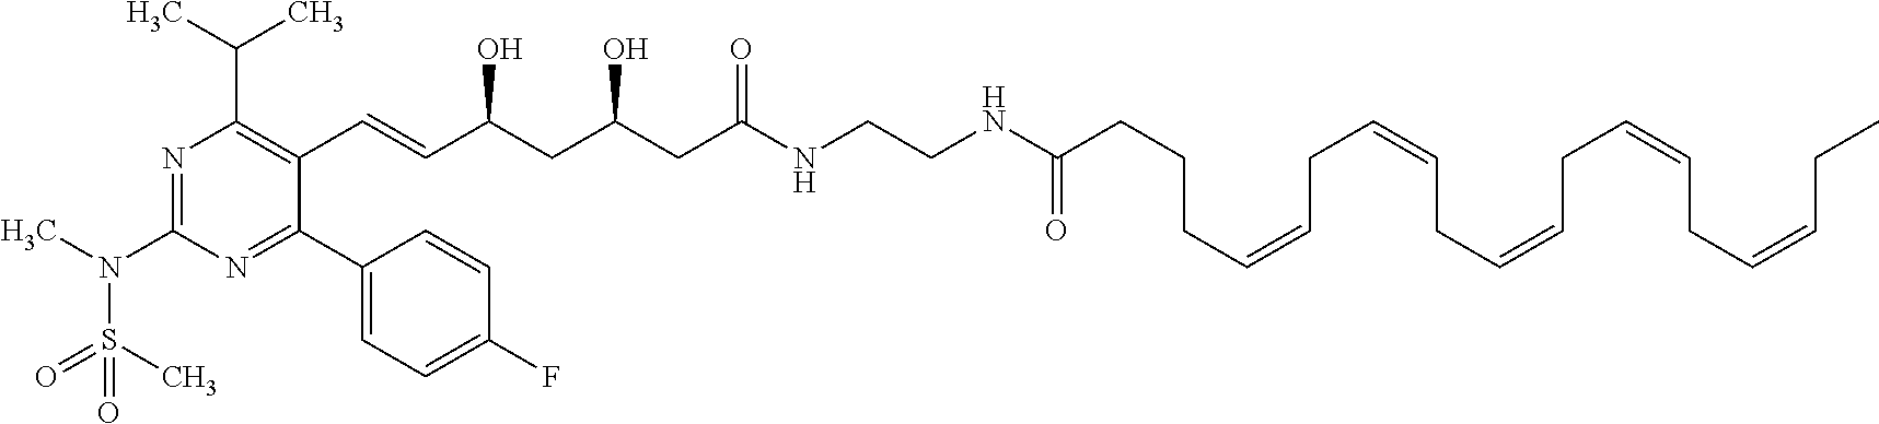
C(=CC(CC(CC(NCCNC(CCCC=CCC=CCC=CCC=CCC=CCC)=O)=O)O)O)C1=C(C(C)C)N=C(N(C)S(C)(=O)=O)N=C1C1=CC=C(F)C=C1
